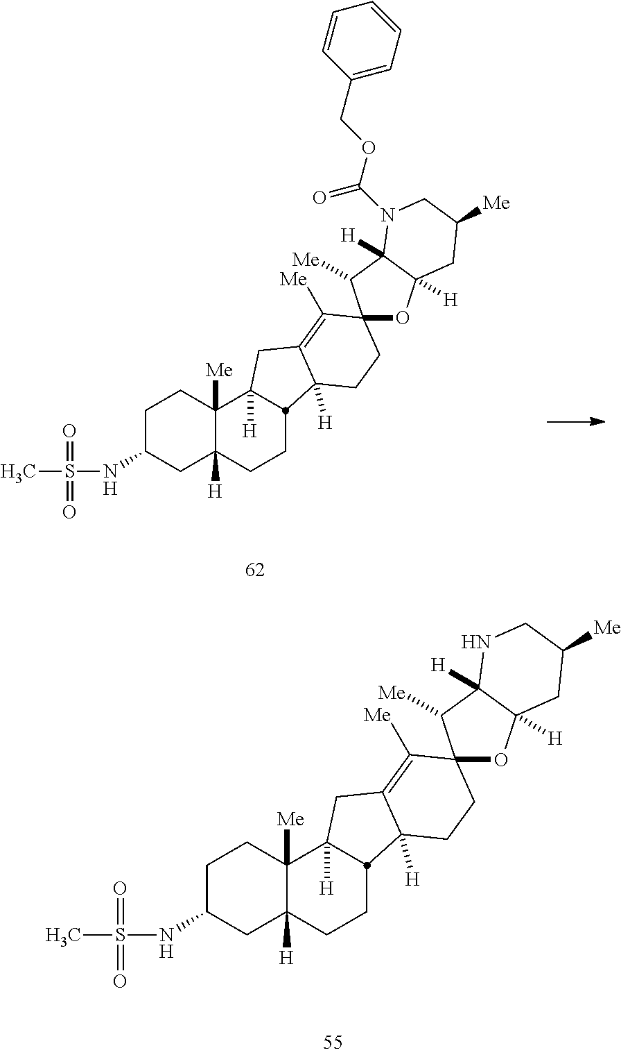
N(S(C)(=O)=O)C1CCC2([Me])C([H])(C1)CCC1C2([H])CC2=C([Me])C3(CCC21[H])OC1([H])C([H])(C3[Me])N(C(=O)OCC2=CC=CC=C2)CC([Me])C1.C1CC2([Me])C([H])(CC1NS(C)(=O)=O)CCC1C2([H])CC2=C([Me])C3(CCC21[H])OC1([H])C([H])(C3[Me])NCC([Me])C1
